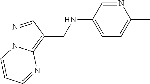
N(C1=CC=C(C)N=C1)CC1=C2N(N=C1)C=CC=N2
